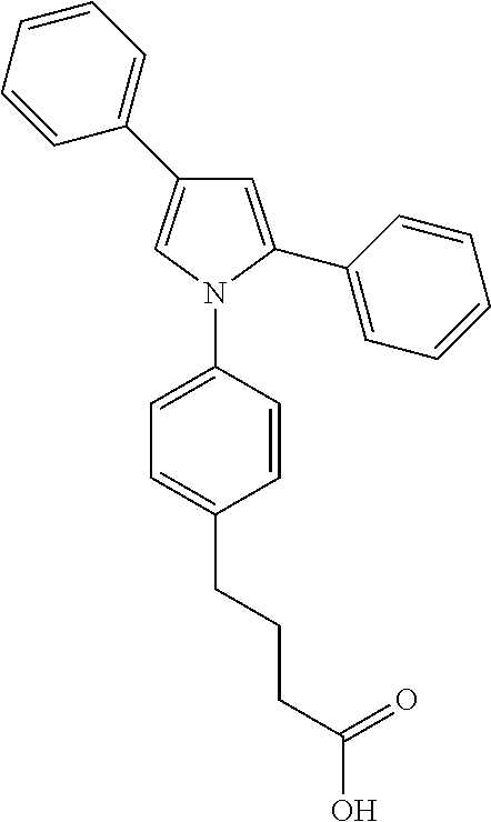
C1=C(C2=CC=CC=C2)N(C2=CC=C(CCCC(O)=O)C=C2)C=C1C1=CC=CC=C1
